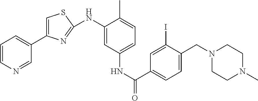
C1=CN=CC(C2=CSC(NC3=CC(NC(C4=CC=C(CN5CCN(C)CC5)C(I)=C4)=O)=CC=C3C)=N2)=C1
